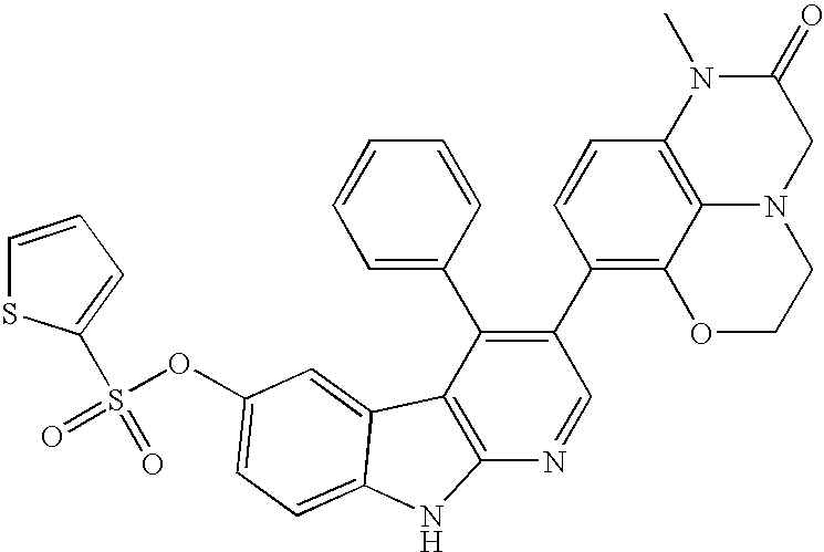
O(C1=CC=C2C(=C1)C1=C(N=CC(C3=C4C5=C(C=C3)N(C)C(=O)CN5CCO4)=C1C1=CC=CC=C1)N2)S(=O)(=O)C1=CC=CS1
